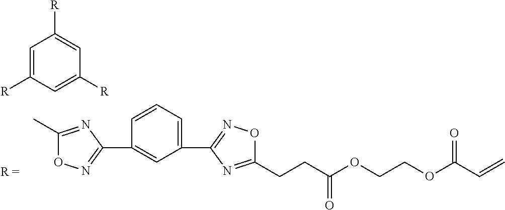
C1(C)=NC(C2=CC(C3=NOC(CCC(OCCOC(C=C)=O)=O)=N3)=CC=C2)=NO1.C1=C([R])C=C([R])C=C1[R]
